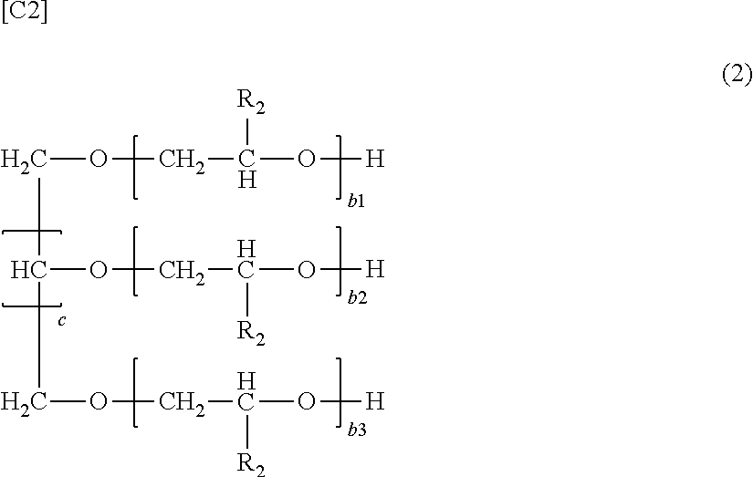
C(OCC(O[H])[R2])C(OCC(O[H])[R2])COCC(O[H])[R2].[[C2]]
